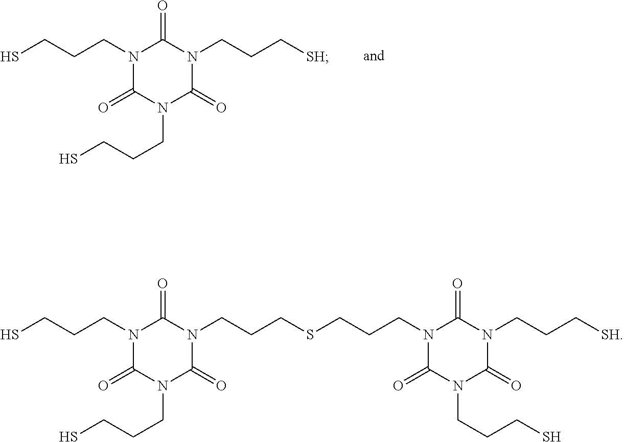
SCCCN1C(=O)N(CCCS)C(=O)N(CCC[SH])C1=O.SCCCN1C(=O)N(CCCS)C(=O)N(CCCSCCCN2C(=O)N(CCCS)C(=O)N(CCC[SH])C2=O)C1=O
